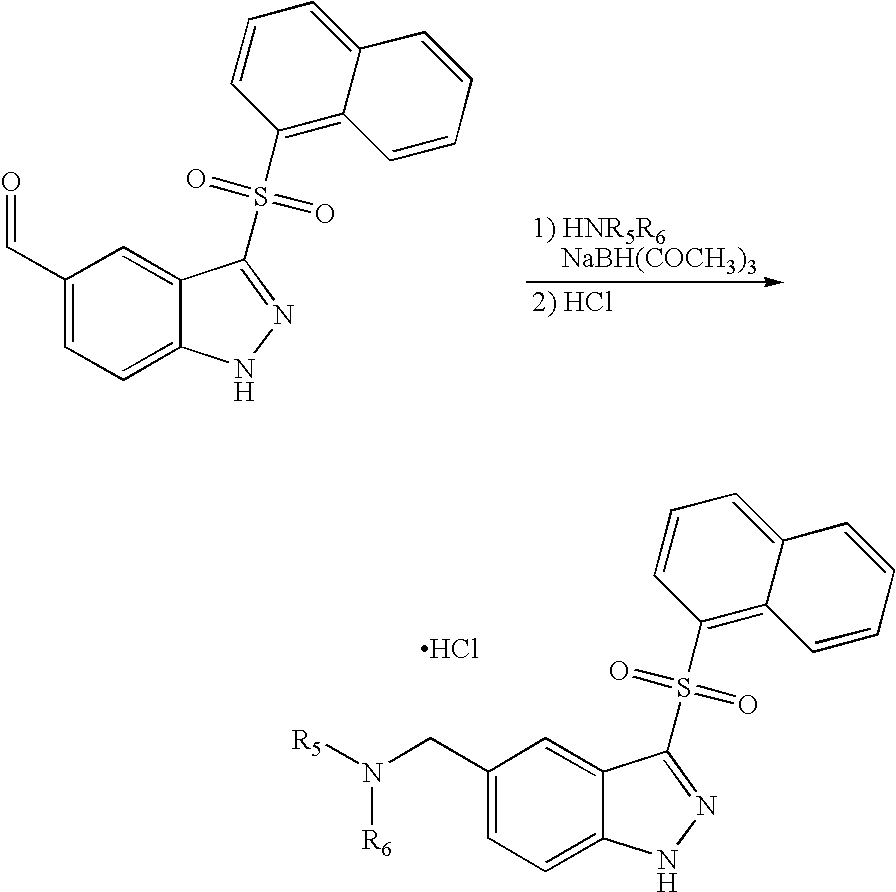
C1(S(=O)(=O)C2=NNC3=CC=C(C=O)C=C32)=C2C(=CC=C1)C=CC=C2.C1(S(=O)(=O)C2=NNC3=CC=C(CN([R5])[R6])C=C32)=C2C(=CC=C1)C=CC=C2.Cl
